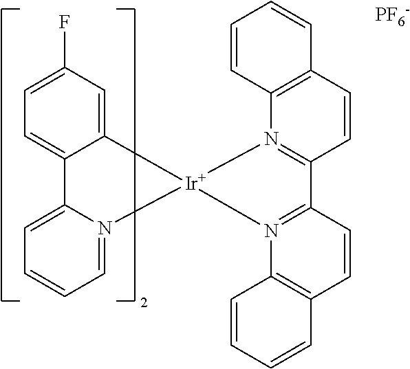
C12=CC=CC=N1[Ir]1(N3=C(C4=N1C1=C(C=C4)C=CC=C1)C=CC1=C3C=CC=C1)C1=CC(F)=CC=C21.[PF6-]
